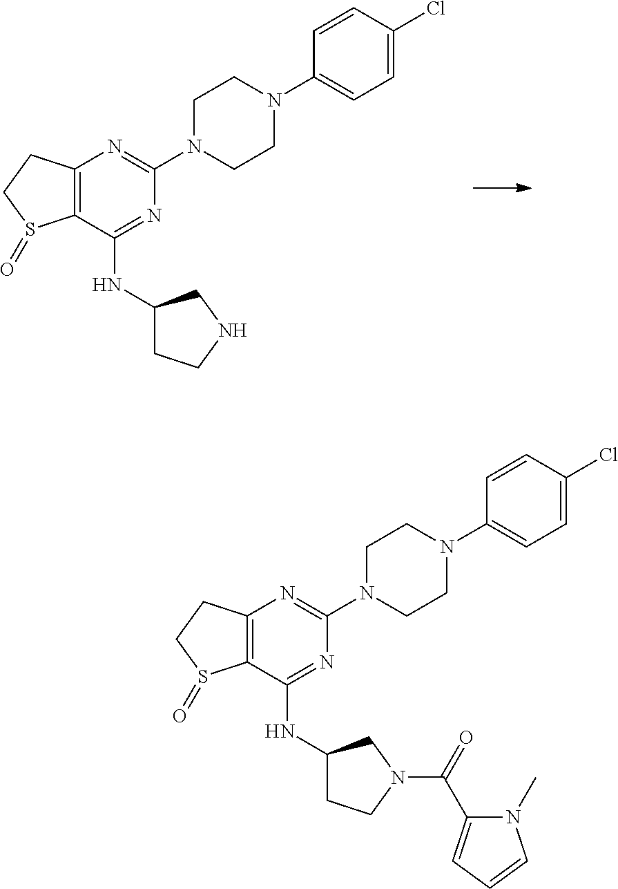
C12=C(C(NC3CCNC3)=NC(N3CCN(C4=CC=C(Cl)C=C4)CC3)=N1)S(=O)CC2.C12=C(C(NC3CCN(C(=O)C4=CC=CN4C)C3)=NC(N3CCN(C4=CC=C(Cl)C=C4)CC3)=N1)S(=O)CC2
